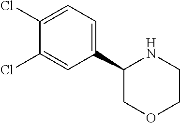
C1(Cl)=CC=C(C2COCCN2)C=C1Cl
